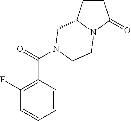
C1CC2N(C1=O)CCN(C(=O)C1=C(F)C=CC=C1)C2
